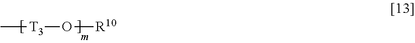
C[T3]O[R10]
